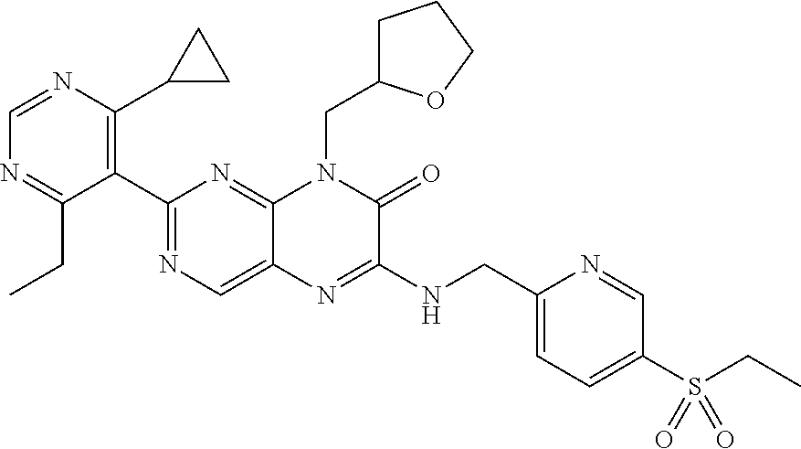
C1=NC(C2CC2)=C(C2=NC=C3C(=N2)N(CC2CCCO2)C(=O)C(NCC2=CC=C(S(=O)(=O)CC)C=N2)=N3)C(CC)=N1
